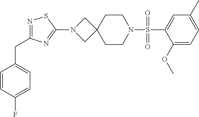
C1(OC)=CC=C(C)C=C1S(N1CCC2(CC1)CN(C1=NC(CC3=CC=C(F)C=C3)=NS1)C2)(=O)=O
